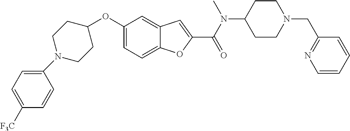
C1=C2C(=CC(OC3CCN(C4=CC=C([F3C])C=C4)CC3)=C1)C=C(C(=O)N(C1CCN(CC3=NC=CC=C3)CC1)C)O2
